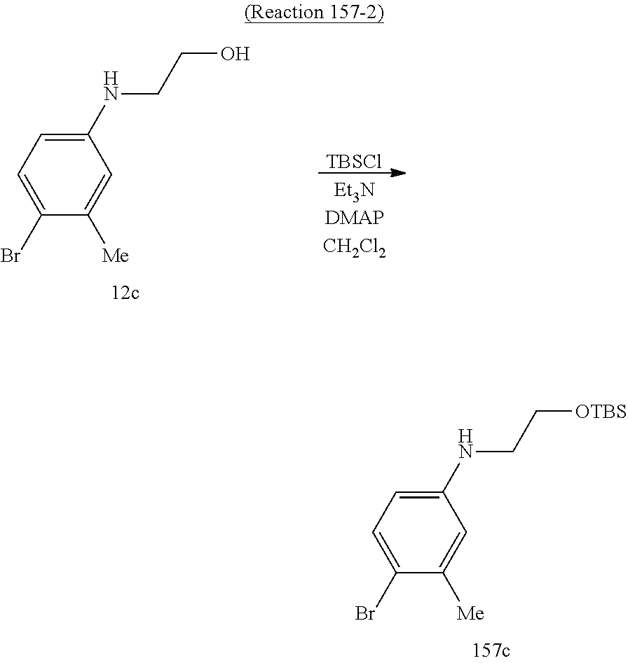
[TBSCl].C1(NCCO)=CC=C(Br)C([Me])=C1.C1(NCC[OTBS])=CC=C(Br)C([Me])=C1
